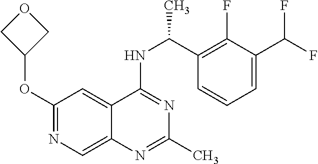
N1=C(NC(C2=C(F)C(C(F)F)=CC=C2)C)C2=CC(OC3COC3)=NC=C2N=C1C
